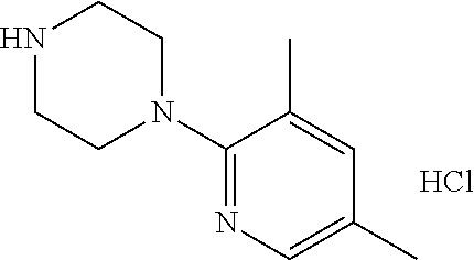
C1(N2CCNCC2)=NC=C(C)C=C1C.Cl
